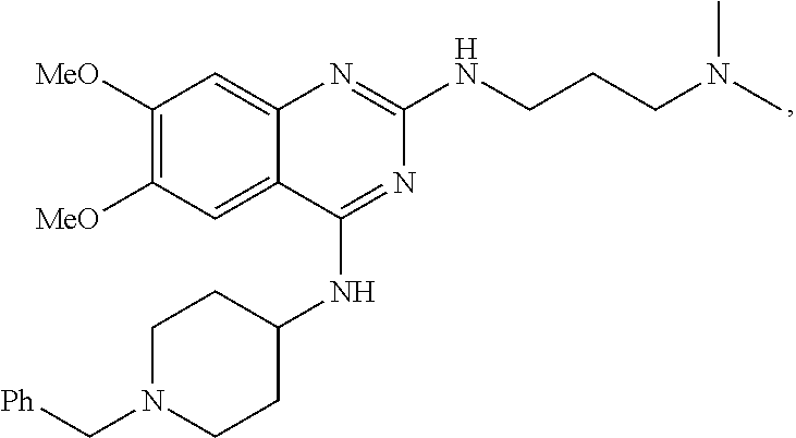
C1([MeO])=C([MeO])C=C2C(=C1)N=C(NCCCN(C)C)N=C2NC1CCN(C[Ph])CC1
